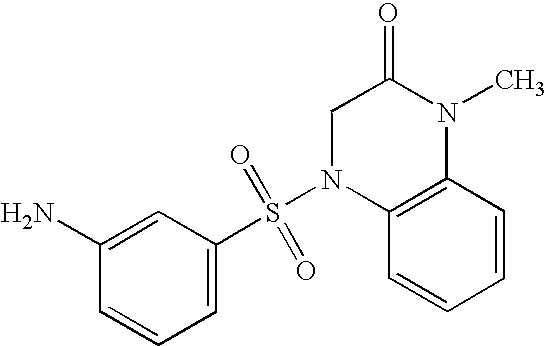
N1(S(C2=CC=CC(N)=C2)(=O)=O)C2=C(N(C)C(=O)C1)C=CC=C2
